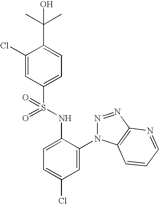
C1(Cl)=CC(S(=O)(NC2=CC=C(Cl)C=C2N2N=NC3=C2C=CC=N3)=O)=CC=C1C(C)(C)O
